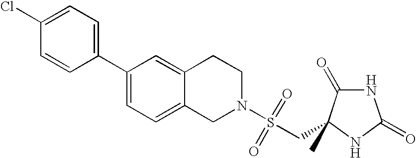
C1=C(Cl)C=CC(C2=CC=C3C(=C2)CCN(S(CC2(C)NC(=O)NC2=O)(=O)=O)C3)=C1
